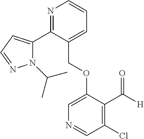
C(OC1=CN=CC(Cl)=C1C([H])=O)C1=CC=CN=C1C1=CC=NN1C(C)C
